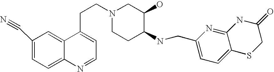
C1(C#N)=CC=C2C(=C1)C(CCN1CCC(NCC3=CC=C4C(=N3)NC(=O)CS4)C(O)C1)=CC=N2
